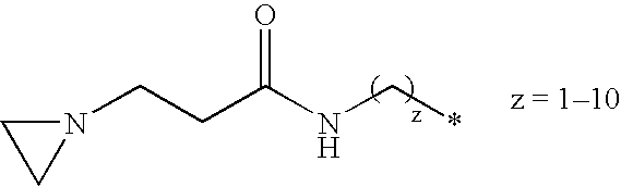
N1(CCC(NC*)=O)CC1
